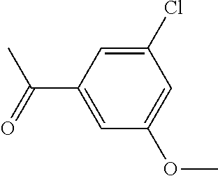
C1(Cl)=CC(C(=O)C)=CC(OC)=C1
